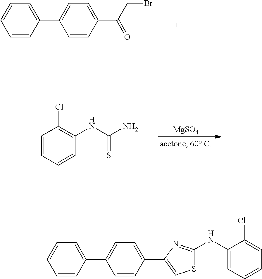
C1=CC(C2=CC=C(C(CBr)=O)C=C2)=CC=C1.[MgSO4].C1=CC=CC(NC(N)=S)=C1Cl.C1=CC(C2=CC=C(C3=CSC(NC4=CC=CC=C4Cl)=N3)C=C2)=CC=C1
